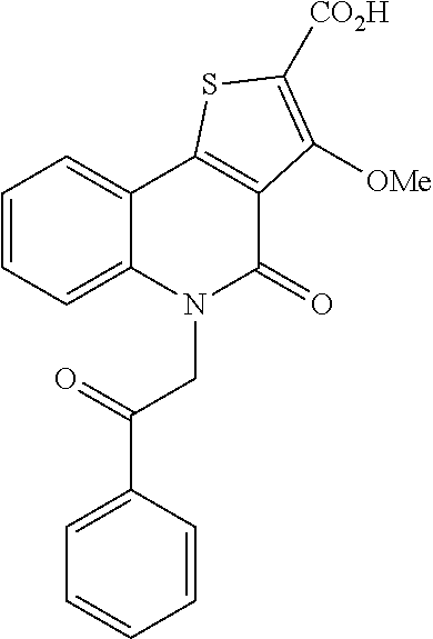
C1=CC=C2C(=C1)C1=C(C(=O)N2CC(=O)C2=CC=CC=C2)C([OMe])=C([CO2H])S1
